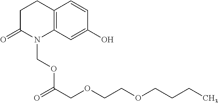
C1C(=O)N(COC(=O)COCCOCCCC)C2=C(C1)C=CC(O)=C2
